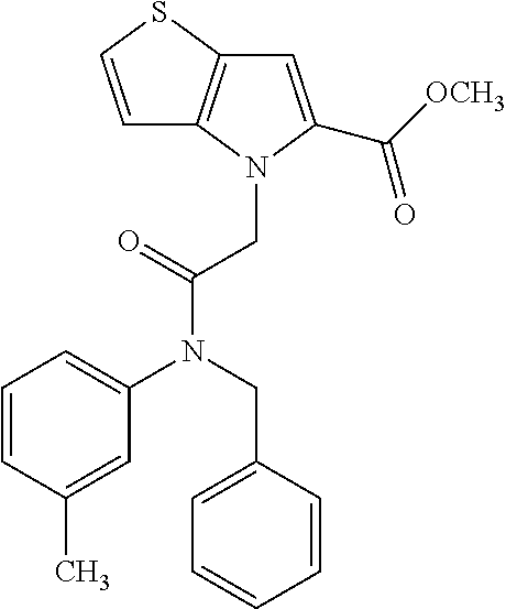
C1=CC(C)=CC(N(CC2=CC=CC=C2)C(CN2C(C([OCH3])=O)=CC3=C2C=CS3)=O)=C1
